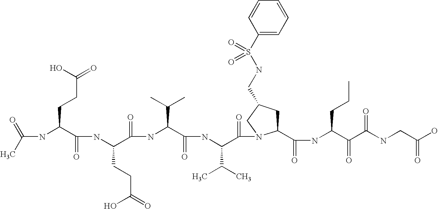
CC(=O)NC(C(NC(C(NC(C(NC(C(=O)N1C(C(NC(C(C(NCC(O)=O)=O)=O)CCC)=O)CC(CNS(C2=CC=CC=C2)(=O)=O)C1)C(C)C)=O)C(C)C)=O)CCC(O)=O)=O)CCC(=O)O
